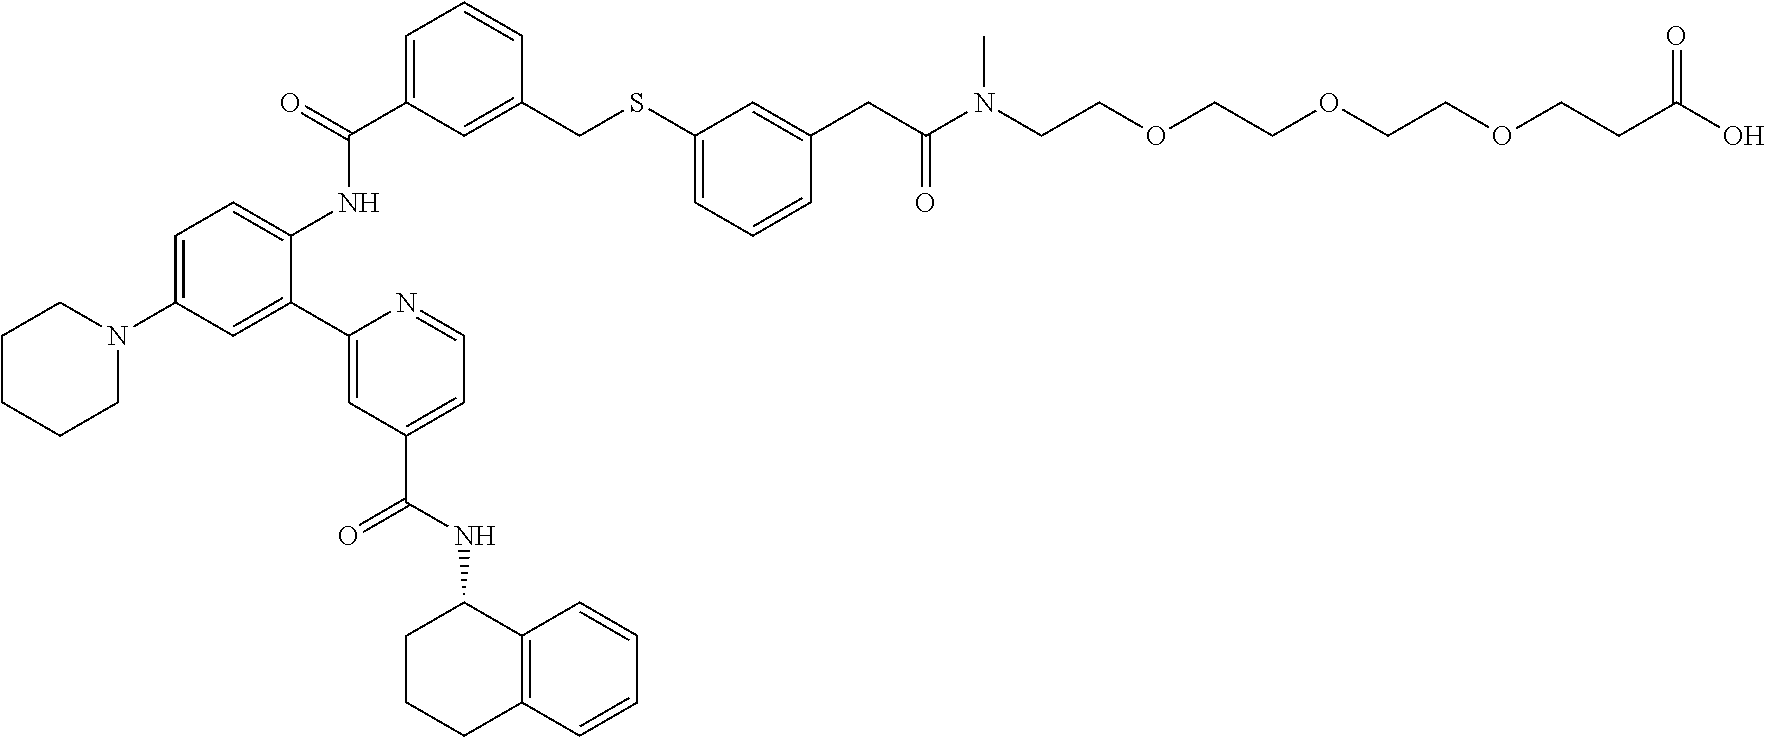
C1(CSC2=CC=CC(CC(N(CCOCCOCCOCCC(O)=O)C)=O)=C2)=CC(C(=O)NC2=CC=C(N3CCCCC3)C=C2C2=CC(C(NC3CCCC4=C3C=CC=C4)=O)=CC=N2)=CC=C1
